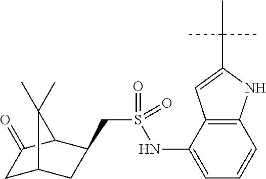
C(S(=O)(NC1=CC=CC2=C1C=C(C(C)(C)C)N2)=O)C1CC2CC(=O)C1C2(C)C
